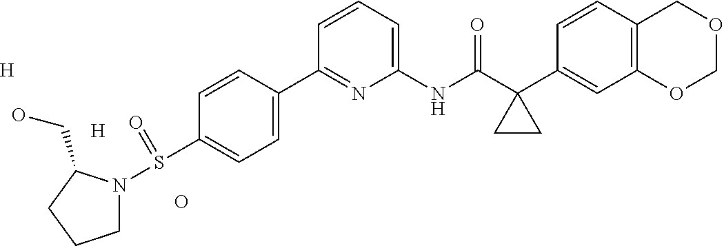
C1=CC(C2=NC(NC(C3(C4=CC5=C(C=C4)COCO5)CC3)=O)=CC=C2)=CC=C1S(N1CCCC1CO)=O.O.[H].[H]
